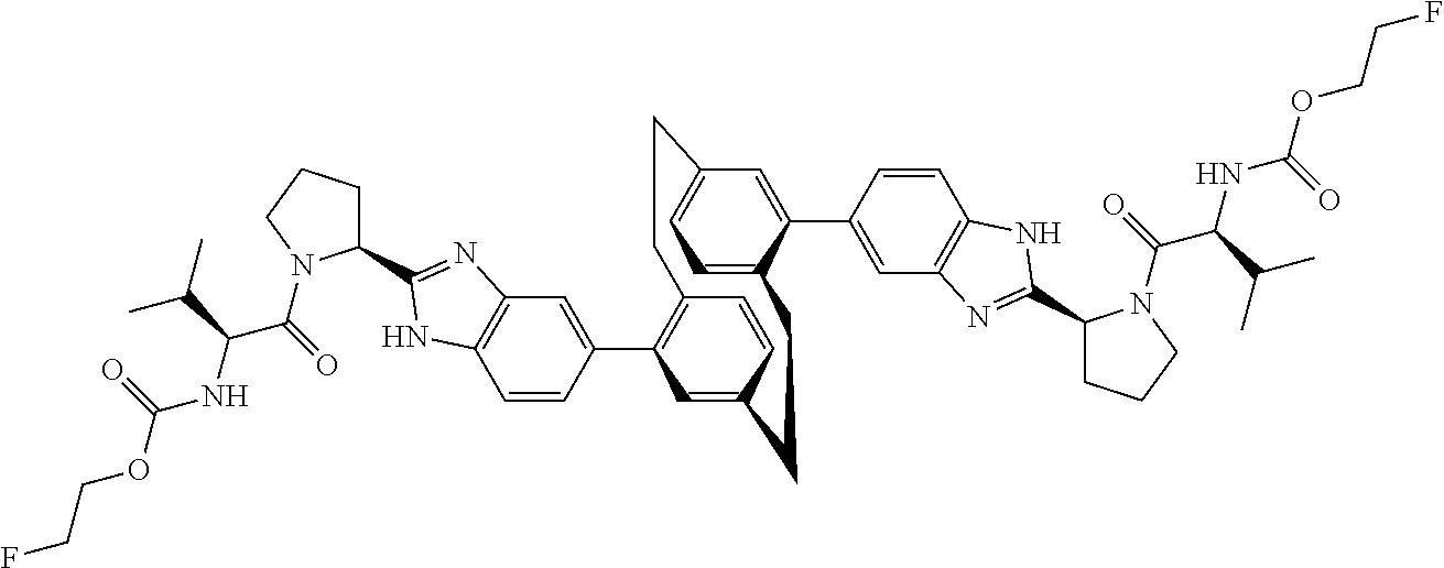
C1=CC(C2=C3C=CC(=C2)CCC2=CC=C(C=C2C2=CC4=C(C=C2)NC(C2CCCN2C(C(NC(OCCF)=O)C(C)C)=O)=N4)CC3)=CC2=C1NC(C1CCCN1C(C(NC(OCCF)=O)C(C)C)=O)=N2
